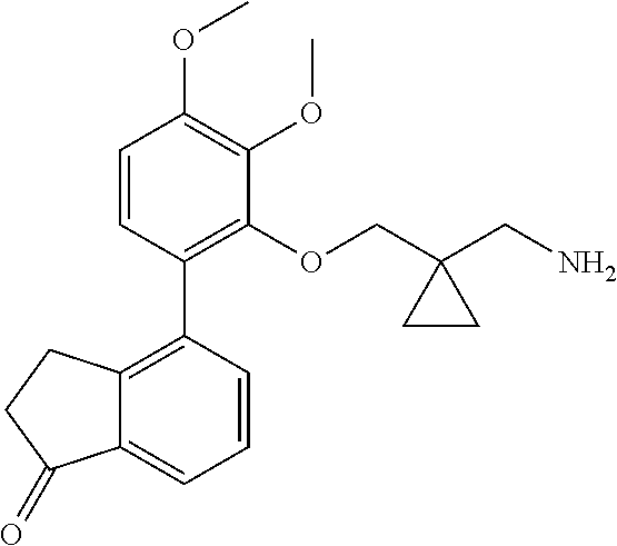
COC1=C(OC)C(OCC2(CN)CC2)=C(C2=C3C(=CC=C2)C(=O)CC3)C=C1
